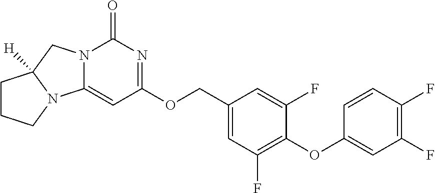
C1CCN2C1([H])CN1C2=CC(OCC2=CC(F)=C(OC3=CC(F)=C(F)C=C3)C(F)=C2)=NC1=O
